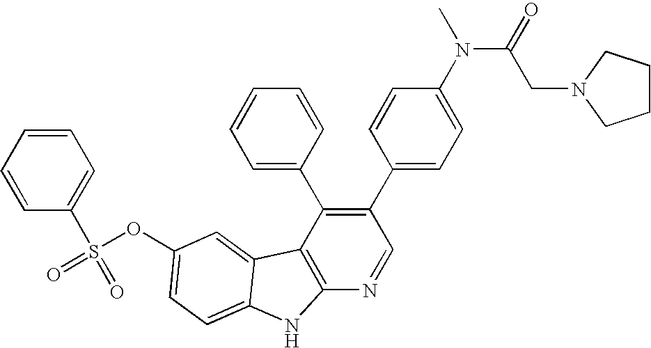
O(C1=CC=C2C(=C1)C1=C(N=CC(C3=CC=C(N(C(=O)CN4CCCC4)C)C=C3)=C1C1=CC=CC=C1)N2)S(=O)(C1=CC=CC=C1)=O
